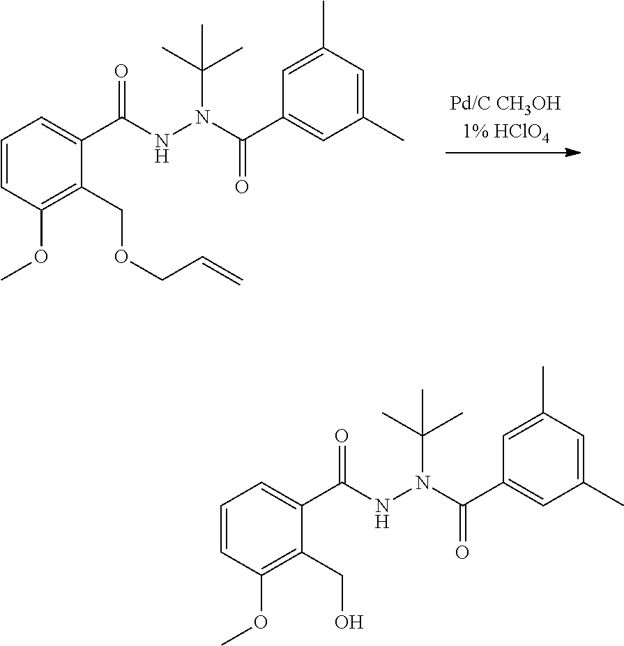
C1=CC(OC)=C(COCC=C)C(C(NN(C(C)(C)C)C(=O)C2=CC(C)=CC(C)=C2)=O)=C1.C1=CC(OC)=C(CO)C(C(NN(C(C)(C)C)C(=O)C2=CC(C)=CC(C)=C2)=O)=C1
